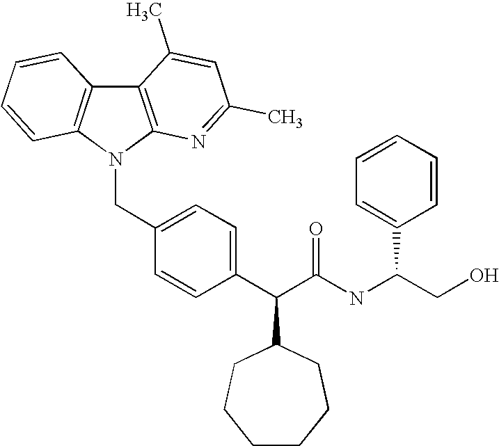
C12=C(N(CC3=CC=C(C(C(NC(C4=CC=CC=C4)CO)=O)C4CCCCCC4)C=C3)C3=C1C=CC=C3)N=C(C)C=C2C
